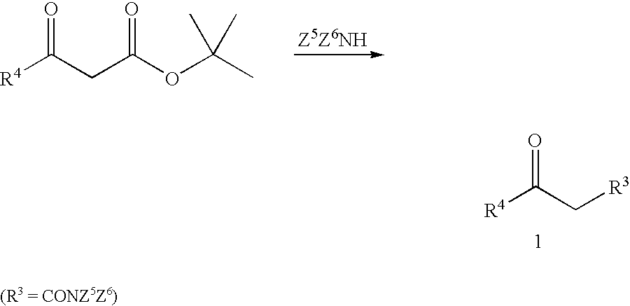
[R4]C(CC(OC(C)(C)C)=O)=O.[R4]C(C[R3])=O
